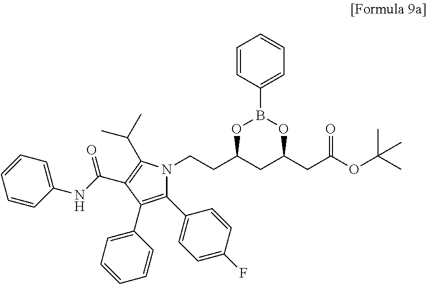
C1(NC(=O)C2=C(C(C)C)N(CCC3CC(CC(=O)OC(C)(C)C)OB(C4=CC=CC=C4)O3)C(C3=CC=C(F)C=C3)=C2C2=CC=CC=C2)=CC=CC=C1
